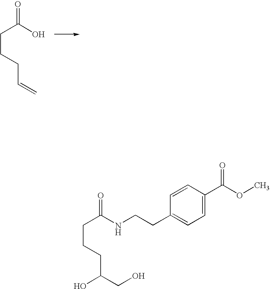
C(CCC=C)C(O)=O.C(CCC(CO)O)C(NCCC1=CC=C(C(OC)=O)C=C1)=O
